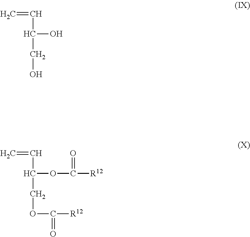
C=CC(O)CO.C=CC(OC(=O)[R12])COC(=O)[R12]
